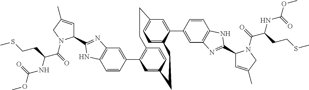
C1=CC(C2=C3C=CC(=C2)CCC2=CC=C(C=C2C2=CC4=C(C=C2)NC(C2C=C(C)CN2C(C(NC(OC)=O)CCSC)=O)=N4)CC3)=CC2=C1NC(C1C=C(C)CN1C(C(NC(OC)=O)CCSC)=O)=N2
